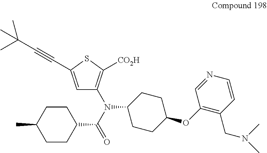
C1CC(C(N(C2=C([CO2H])SC(C#CC(C)(C)C)=C2)C2CCC(OC3=C(CN(C)C)C=CN=C3)CC2)=O)CCC1C
